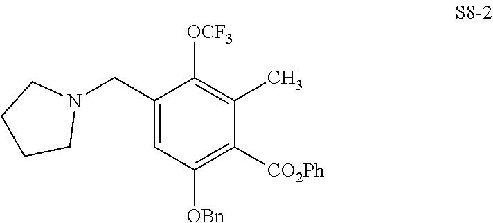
C1(CN2CCCC2)=CC([OBn])=C([CO2Ph])C(C)=C1[OCF3]
